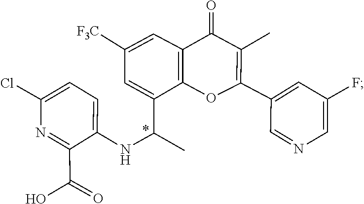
C1=C(C(C)NC2=CC=C(Cl)N=C2C(O)=O)C2=C(C=C1[F3C])C(=O)C(C)=C(C1=CC(F)=CN=C1)O2
